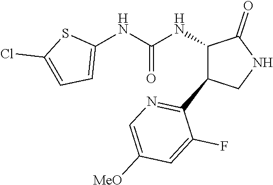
C1(NC(NC2C(C3=NC=C([MeO])C=C3F)CNC2=O)=O)=CC=C(Cl)S1
